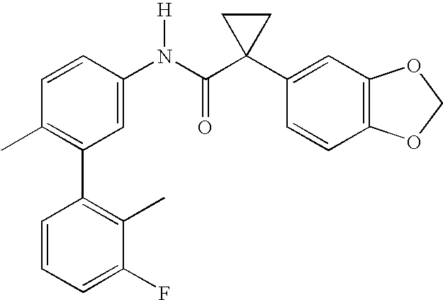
C1=CC(N(C(C2(C3=CC4=C(C=C3)OCO4)CC2)=O)[H])=CC(C2=C(C)C(F)=CC=C2)=C1C
